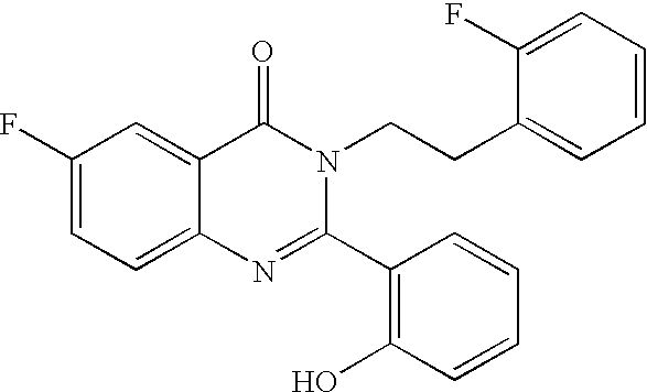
C1(F)=CC=C2C(=C1)C(=O)N(CCC1=CC=CC=C1F)C(C1=C(O)C=CC=C1)=N2
